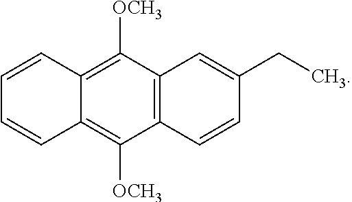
C12=C([OCH3])C3=C(C([OCH3])=C1C=CC=C2)C=CC(CC)=C3
